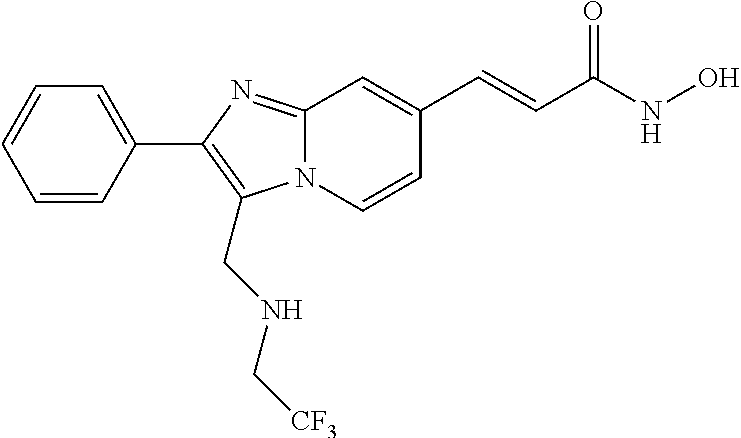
N12C(=NC(C3=CC=CC=C3)=C1CNC[CF3])C=C(C=CC(NO)=O)C=C2
